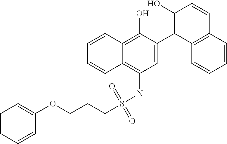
C1=C(C2=C(O)C=CC3=C2C=CC=C3)C(O)=C2C(=C1NS(CCCOC1=CC=CC=C1)(=O)=O)C=CC=C2
